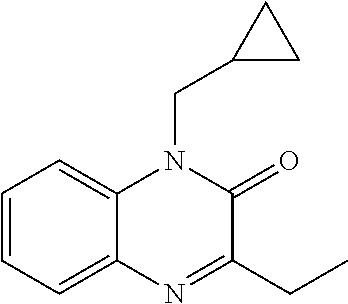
C1=CC=C2C(=C1)N(CC1CC1)C(=O)C(CC)=N2
